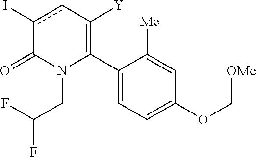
C1(C2=C([Y])cc(I)C(=O)N2CC(F)F)=CC=C(OC[OMe])C=C1[Me]
